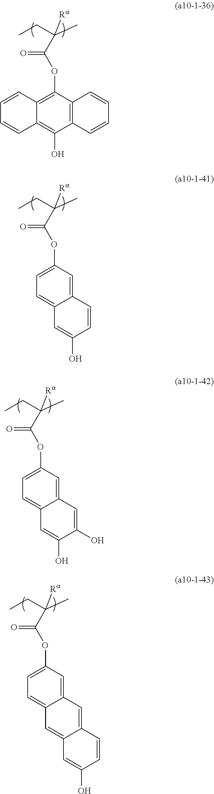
C(C(CC)(C)[Ra])(OC1=C2C(=C(O)C3=C1C=CC=C3)C=CC=C2)=O.C(C(CC)(C)[Ra])(OC1=CC=C2C(=C1)C=CC(O)=C2)=O.C(C(CC)(C)[Ra])(OC1=CC=C2C(=C1)C=C(O)C(O)=C2)=O.C(C(CC)(C)[Ra])(OC1=CC=C2C(=C1)C=C1C(=C2)C=C(O)C=C1)=O
